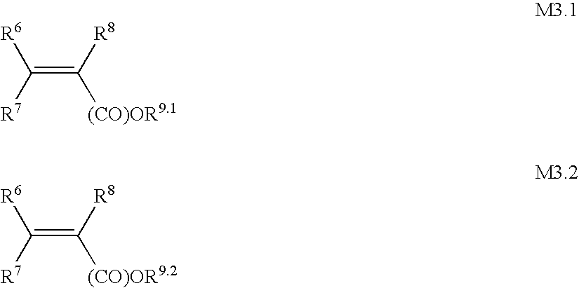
C(=C([R8])[(CO)OR9.1])([R7])[R6].C(=C([R8])[(CO)OR9.2])([R7])[R6]
